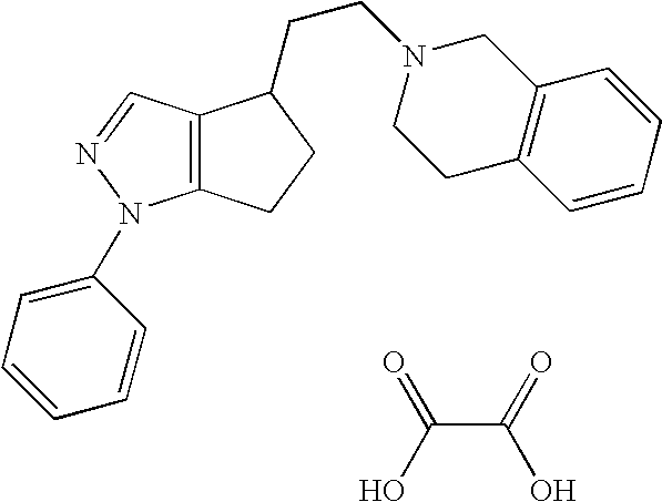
C12=C(N(C3=CC=CC=C3)N=C1)CCC2CCN1CCC2=C(C1)C=CC=C2.C(C(=O)O)(O)=O
